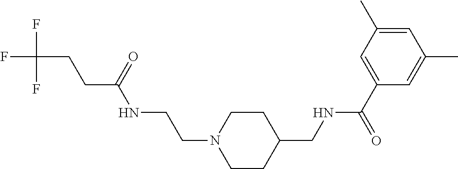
C(C(=O)NCCN1CCC(CNC(C2=CC(C)=CC(C)=C2)=O)CC1)CC(F)(F)F
